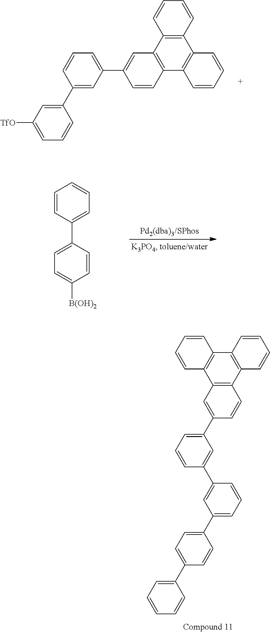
C1(C2=CC([TfO])=CC=C2)=CC(C2=CC3=C(C=C2)C2=C(C4=C3C=CC=C4)C=CC=C2)=CC=C1.C1=CC(C2=CC=C([B(OH)2])C=C2)=CC=C1.C1=CC=CC2=C1C1=C(C3=C2C=C(C2=CC=CC(C4=CC(C5=CC=C(C6=CC=CC=C6)C=C5)=CC=C4)=C2)C=C3)C=CC=C1
